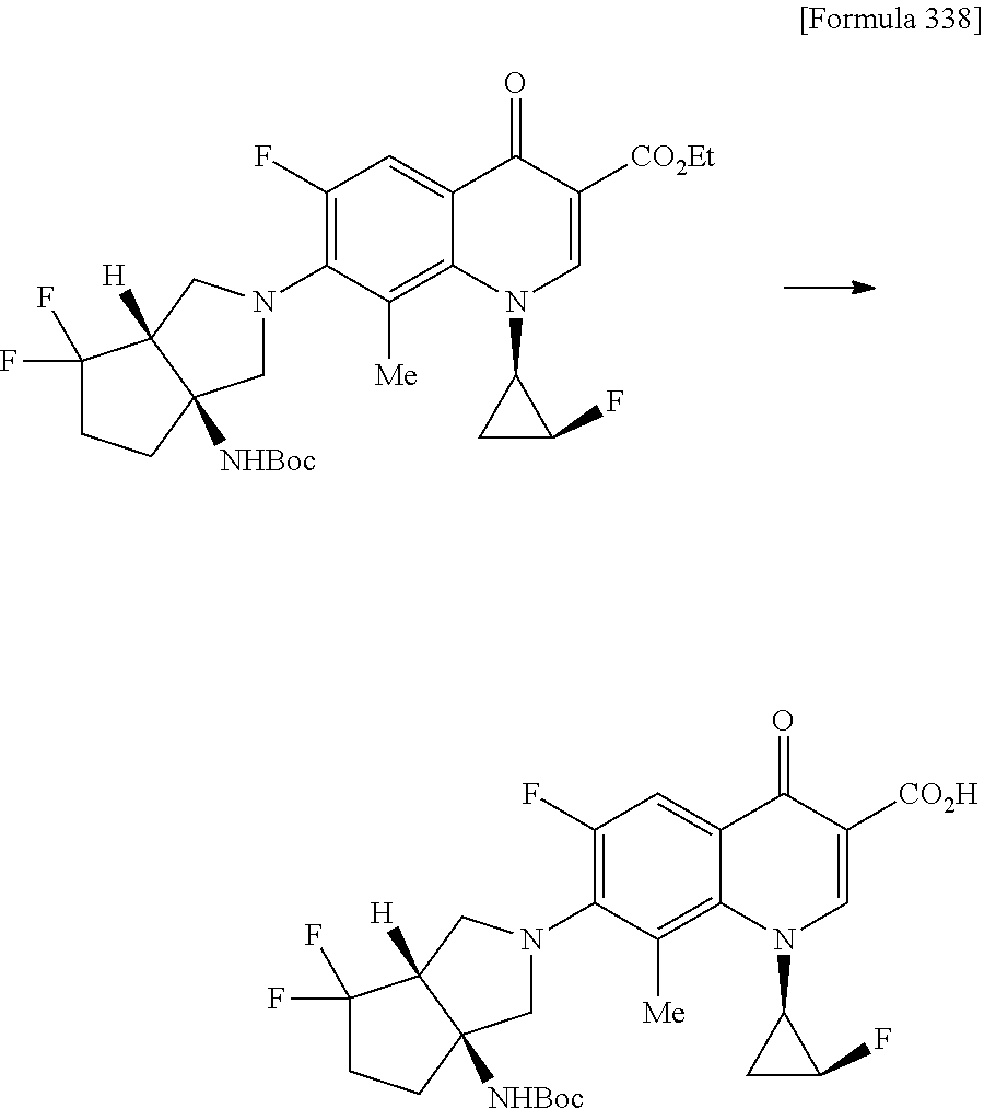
C12=C([Me])C(N3CC4([NHBoc])C([H])(C3)C(F)(F)CC4)=C(F)C=C1C(=O)C([CO2H])=CN2C1CC1F.C12=C([Me])C(N3CC4([NHBoc])C([H])(C3)C(F)(F)CC4)=C(F)C=C1C(=O)C([CO2Et])=CN2C1CC1F
